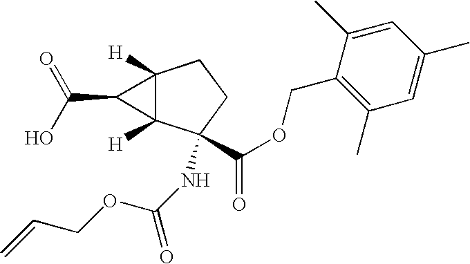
C12([H])C([H])(C(NC(=O)OCC=C)(C(OCC3=C(C)C=C(C)C=C3C)=O)CC1)C2C(O)=O
